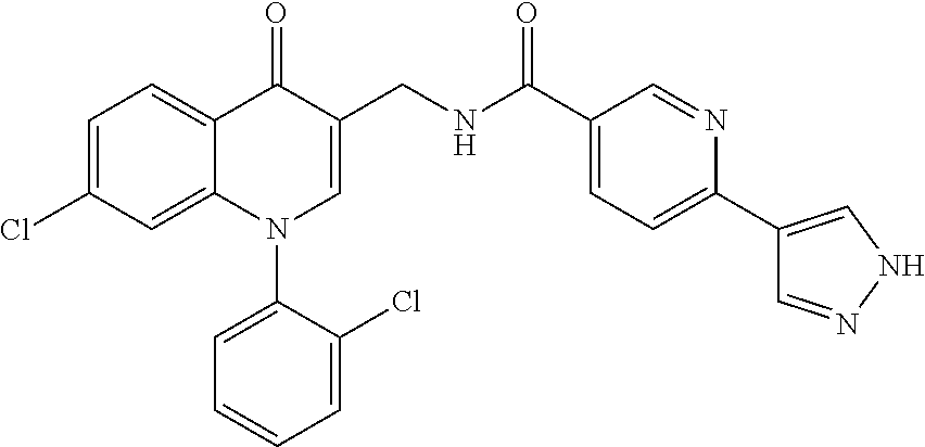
C1=C(Cl)C=C2C(=C1)C(=O)C(CNC(C1=CC=C(C3=CNN=C3)N=C1)=O)=CN2C1=CC=CC=C1Cl
